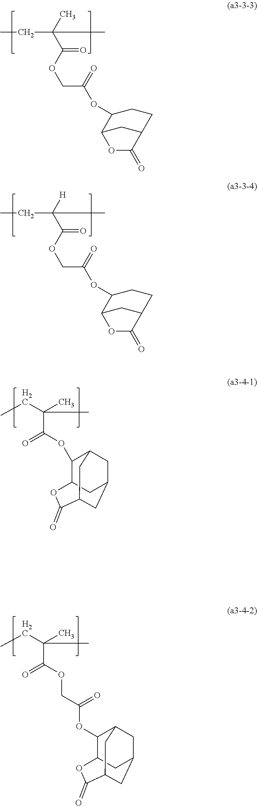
O(C(C(C)(C)CC)=O)CC(OC1C2CC(CC1)C(=O)O2)=O.O(C(C([H])(C)CC)=O)CC(OC1C2CC(CC1)C(=O)O2)=O.C(C(OC1C2CC3CC1CC(C(=O)O2)C3)=O)(CC)(C)C.C(C(OCC(OC1C2CC3CC1CC(C(=O)O2)C3)=O)=O)(CC)(C)C
